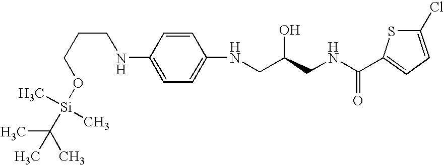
N(C1=CC=C(NCC(CNC(C2=CC=C(Cl)S2)=O)O)C=C1)CCCO[Si](C(C)(C)C)(C)C
